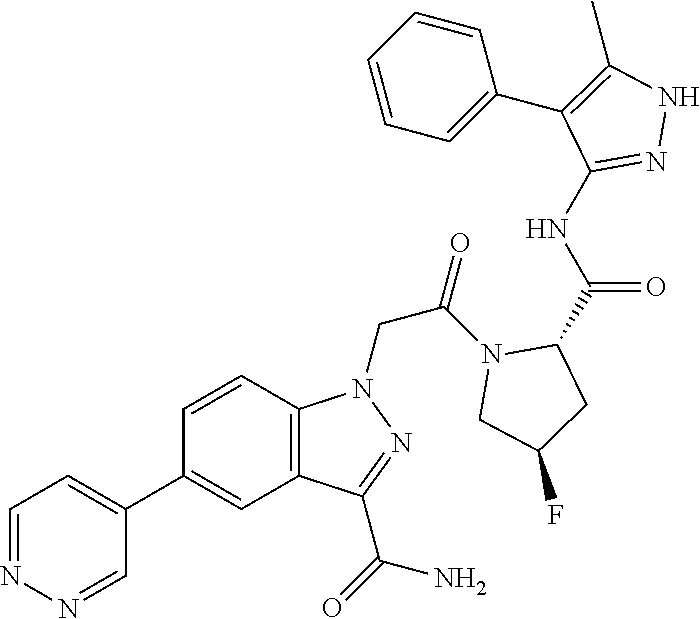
C12=C(C=CC(C3=CC=NN=C3)=C1)N(CC(=O)N1C(C(NC3=NNC(C)=C3C3=CC=CC=C3)=O)CC(F)C1)N=C2C(=O)N
